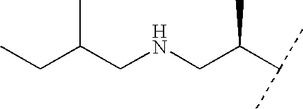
C(C(CNCC(C(C)C)C)C)C
